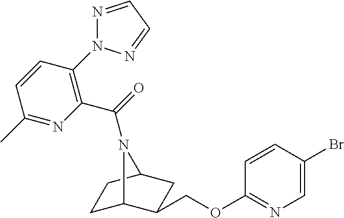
C1C2C(COC3=NC=C(Br)C=C3)CC(C1)N2C(=O)C1=C(N2N=CC=N2)C=CC(C)=N1
